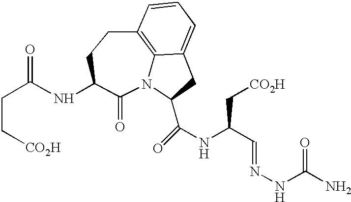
N12C3=C(CCC(NC(CC[CO2H])=O)C1=O)C=CC=C3CC2C(NC(C=NNC(N)=O)C[CO2H])=O
